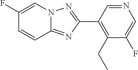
C1(C2=C(CC)C(F)=CN=C2)=NN2C(=N1)C=CC(F)=C2
